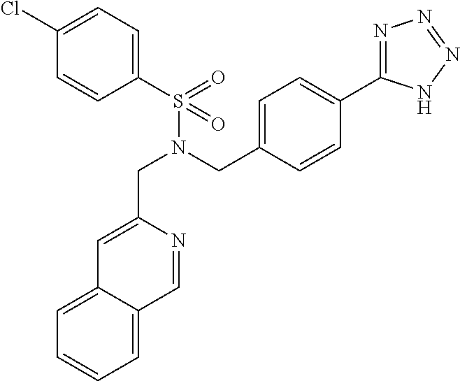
C1(S(N(CC2=CC=C(C3=NN=NN3)C=C2)CC2=CC3=CC=CC=C3C=N2)(=O)=O)=CC=C(Cl)C=C1
